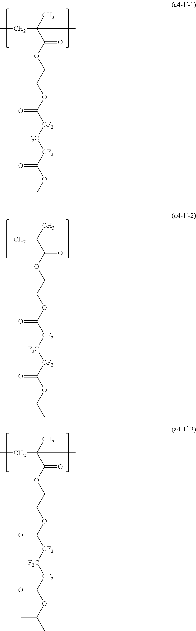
CCC(C(OCCOC([CF2][F2C][CF2]C(OC)=O)=O)=O)(C)C.CCC(C(OCCOC([CF2][F2C][CF2]C(OCC)=O)=O)=O)(C)C.CCC(C(OCCOC([CF2][F2C][CF2]C(OC(C)C)=O)=O)=O)(C)C
